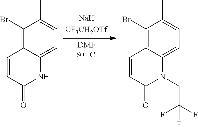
BrC1=C2C(=CC=C1C)NC(=O)C=C2.BrC1=C2C(=CC=C1C)N(CC(F)(F)F)C(=O)C=C2
